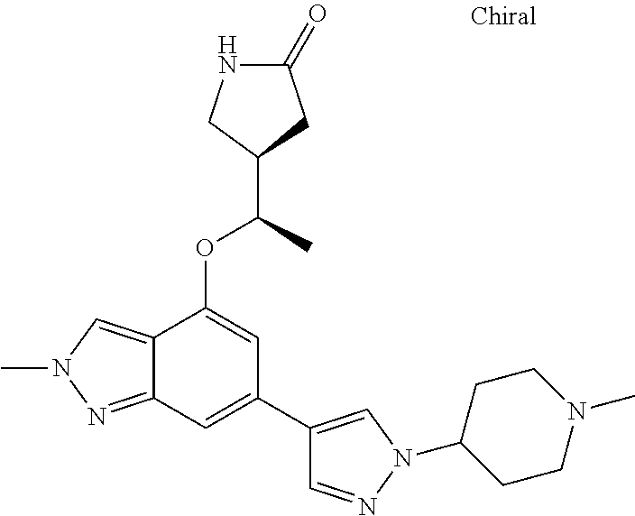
N1C(=O)CC(C(C)OC2=CC(C3=CN(C4CCN(C)CC4)N=C3)=CC3=NN(C)C=C23)C1
